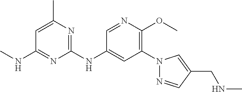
C1(N2N=CC(CNC)=C2)=C(OC)N=CC(NC2=NC(C)=CC(NC)=N2)=C1
